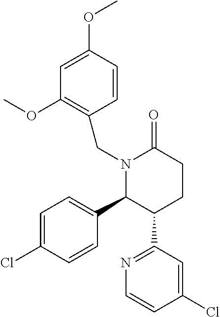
N1(CC2=C(OC)C=C(OC)C=C2)C(C2=CC=C(Cl)C=C2)C(C2=NC=CC(Cl)=C2)CCC1=O
